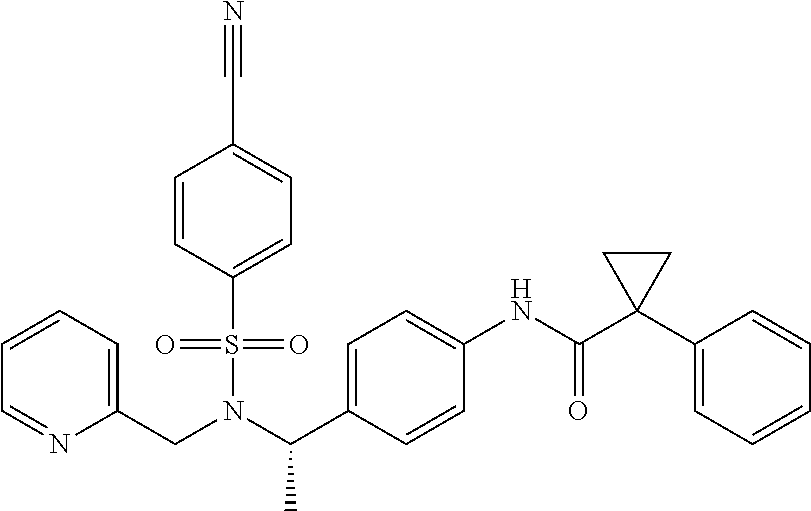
C(N(S(=O)(=O)C1=CC=C(C#N)C=C1)C(C1=CC=C(NC(C2(C3=CC=CC=C3)CC2)=O)C=C1)C)C1=CC=CC=N1
